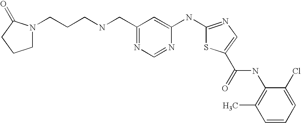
C1(CNCCCN2CCCC2=O)=NC=NC(NC2=NC=C(C(=O)NC3=C(C)C=CC=C3Cl)S2)=C1
